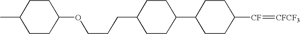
C1CC([CF]=[CFCF3])CCC1C1CCC(CCCOC2CCC(C)CC2)CC1
